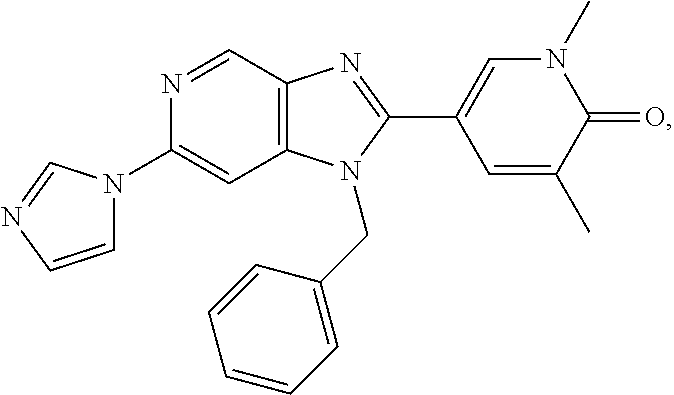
C1(N2C=CN=C2)=CC2=C(C=N1)N=C(C1=CN(C)C(=O)C(C)=C1)N2CC1=CC=CC=C1
